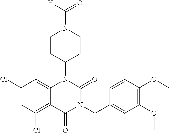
C1(Cl)=CC(Cl)=C2C(=C1)N(C1CCN(C([H])=O)CC1)C(=O)N(CC1=CC(OC)=C(OC)C=C1)C2=O
